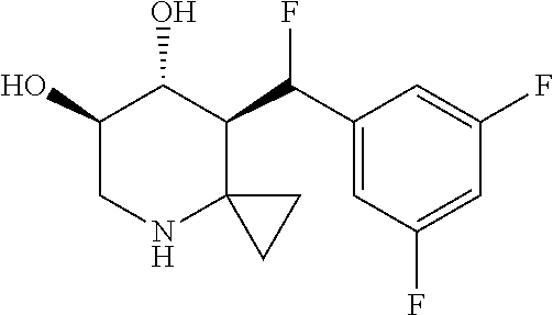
C1(C(F)C2C3(NCC(O)C2O)CC3)=CC(F)=CC(F)=C1
